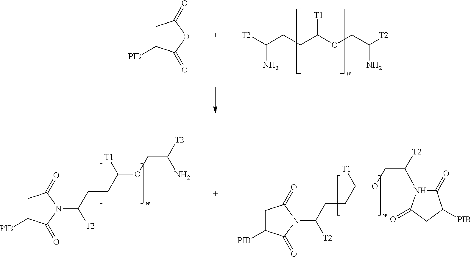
[T2]C(CCC(OCC([T2])N)[T1])N.C1C([PIB])C(=O)OC1=O.C1C([PIB])C(=O)N(C(CCC(OCC([T2])N2C(=O)C([PIB])CC2=O)[T1])[T2])C1=O.C1C([PIB])C(=O)N(C(CCC(OCC([T2])N)[T1])[T2])C1=O
